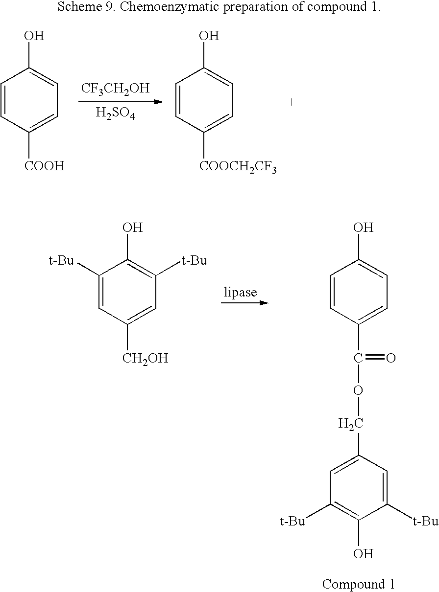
C1=CC([COOH])=CC=C1O.C1=CC([COOCH2CF3])=CC=C1O.[CF3CH2OH].[H2SO4].C1=CC(C(OCC2=CC([t-Bu])=C(O)C([t-Bu])=C2)=O)=CC=C1O.C1([t-Bu])=CC([CH2OH])=CC([t-Bu])=C1O
